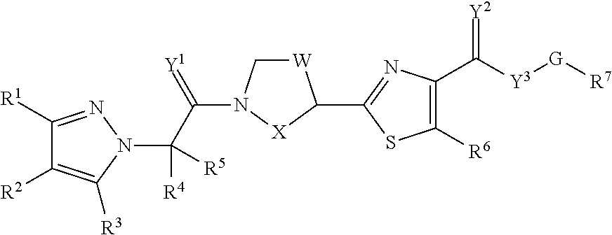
C1([R1])=NN(C(C(N2C[W]C(C3=NC(C([Y3][G][R7])=[Y2])=C([R6])S3)[X]2)=[Y1])([R4])[R5])C([R3])=C1[R2]
